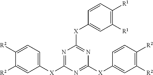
N1=C([X]C2=CC=C([R2])C([R2])=C2)N=C([X]C2=CC([R2])=C([R2])C=C2)N=C1[X]C1=CC([R1])=C([R1])C=C1
